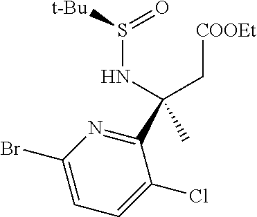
C(C[COOEt])(NS(=O)[t-Bu])(C)C1=NC(Br)=CC=C1Cl
